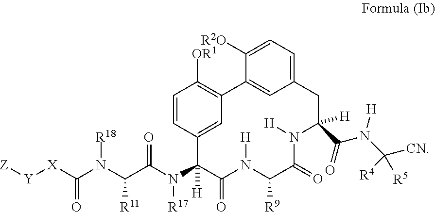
[Z][Y][X]C(N(C(C(N(C1([H])C(=O)N([H])C([R9])C(=O)N([H])C(C(=O)N([H])C([CN])([R4])[R5])([H])CC2=CC=C([R2O])C(=C2)C2=C([OR1])C=CC1=C2)[R17])=O)[R11])[R18])=O
